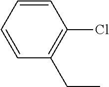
CCC1=C(Cl)C=CC=C1
